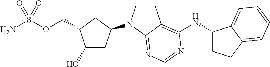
OC1CC(N2CCC3=C(NC4CCC5=CC=CC=C45)N=CN=C23)CC1COS(N)(=O)=O
